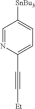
C1=NC(C#C[Et])=CC=C1[SnBu3]
